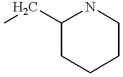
C1(CC)CCCCN1
